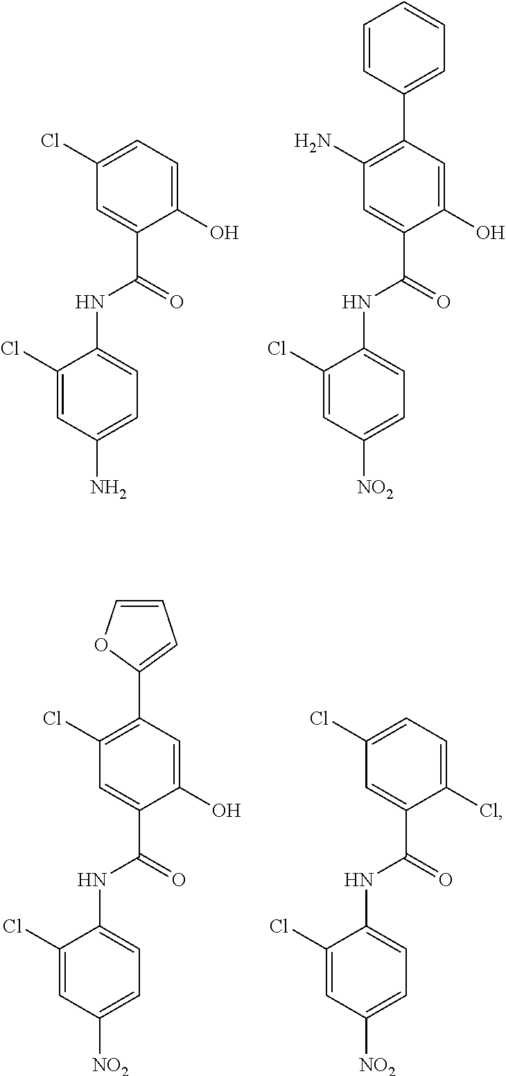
C1(Cl)=CC=C(O)C(C(=O)NC2=CC=C(N)C=C2Cl)=C1.C1(N)=C(C2=CC=CC=C2)C=C(O)C(C(=O)NC2=CC=C([NO2])C=C2Cl)=C1.C1(Cl)=C(C2=CC=CO2)C=C(O)C(C(=O)NC2=CC=C([NO2])C=C2Cl)=C1.C1(Cl)=CC=C(Cl)C(C(=O)NC2=CC=C([NO2])C=C2Cl)=C1
